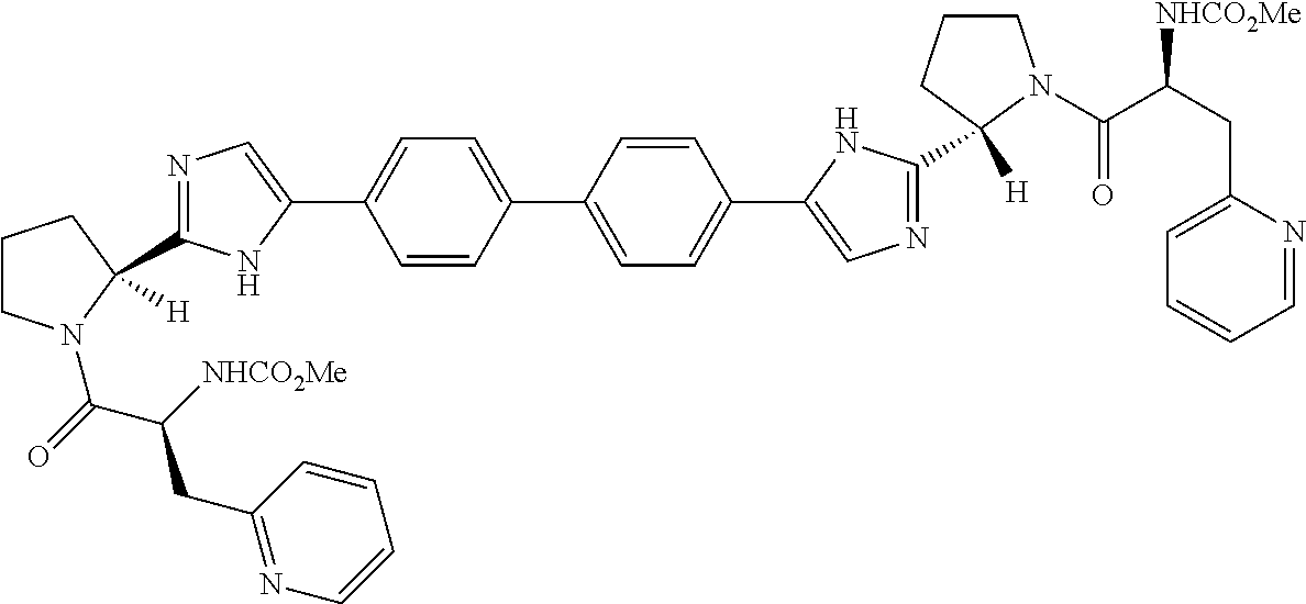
C1CN(C(=O)C(CC2=NC=CC=C2)[NHCO2Me])C(C2=NC=C(C3=CC=C(C4=CC=C(C5=CN=C(C6([H])CCCN6C(=O)C(CC6=CC=CC=N6)[NHCO2Me])N5)C=C4)C=C3)N2)([H])C1
